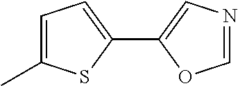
C1=C(C)SC(C2=CN=CO2)=C1
